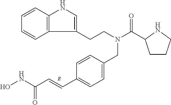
C1=CC2=C(C=C1)C(CCN(C(C1CCCN1)=O)CC1=CC=C(C=CC(NO)=O)C=C1)=CN2
